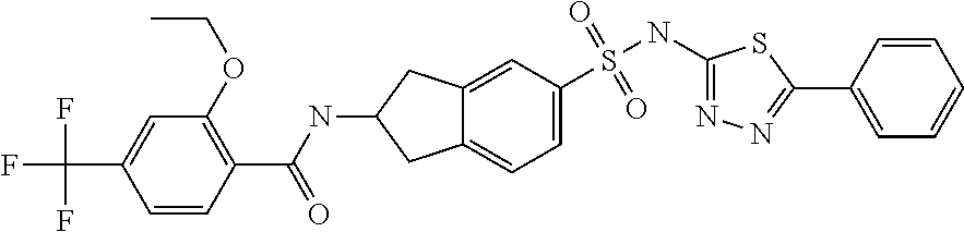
C1(NS(=O)(=O)C2=CC=C3C(=C2)CC(NC(C2=C(OCC)C=C(C(F)(F)F)C=C2)=O)C3)=NN=C(C2=CC=CC=C2)S1
